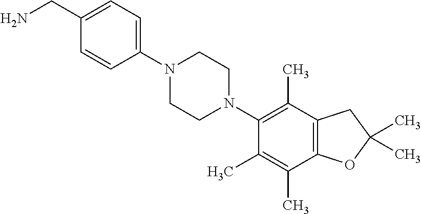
C1(CN)=CC=C(N2CCN(C3=C(C)C4=C(C(C)=C3C)OC(C)(C)C4)CC2)C=C1
